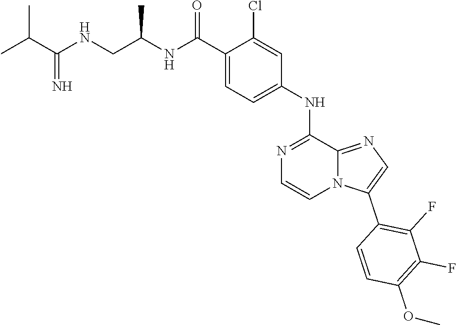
N1=C(NC2=CC=C(C(=O)NC(CNC(C(C)C)=N)C)C(Cl)=C2)C2=NC=C(C3=C(F)C(F)=C(OC)C=C3)N2C=C1
